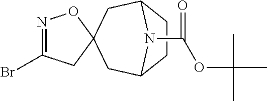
N1=C(Br)CC2(O1)CC1CCC(C2)N1C(=O)OC(C)(C)C
